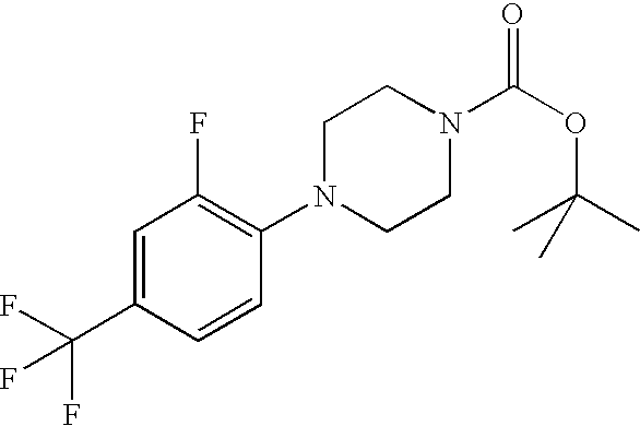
C1=C(C(F)(F)F)C=CC(N2CCN(C(OC(C)(C)C)=O)CC2)=C1F
